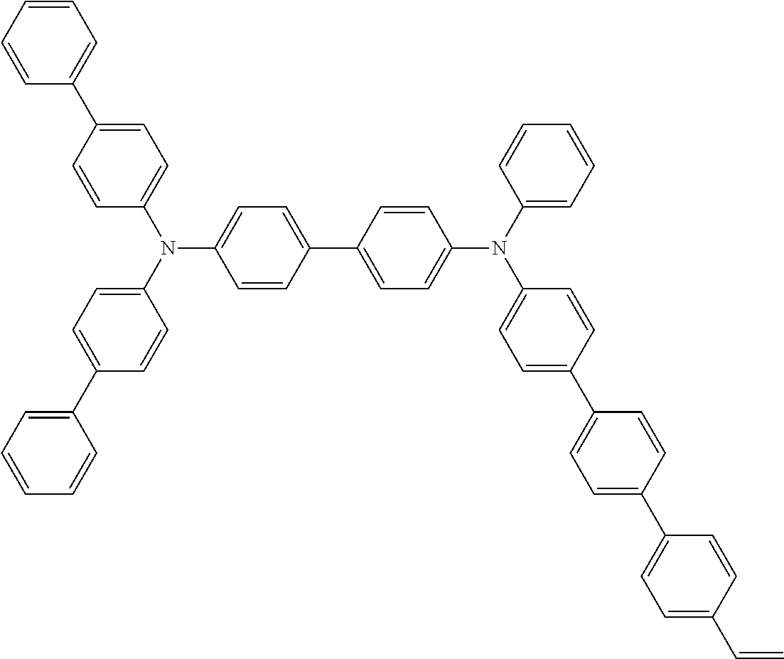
C1(C2=CC=C(N(C3=CC=C(C4=CC=CC=C4)C=C3)C3=CC=C(C4=CC=C(N(C5=CC=CC=C5)C5=CC=C(C6=CC=C(C7=CC=C(C=C)C=C7)C=C6)C=C5)C=C4)C=C3)C=C2)=CC=CC=C1
